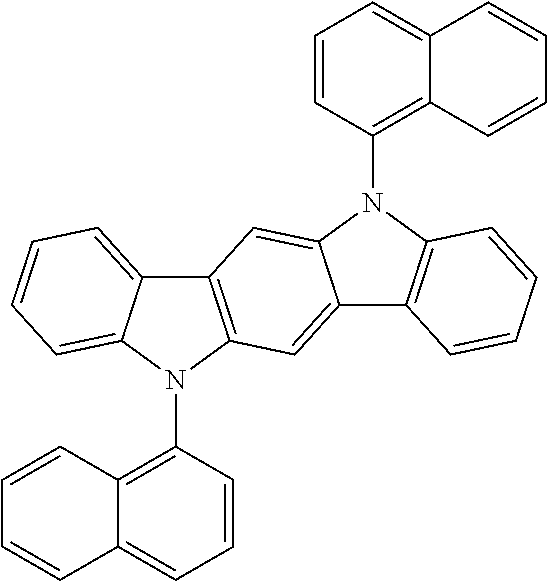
C1=CC(N2C3=C(C4=CC5=C(C=C42)C2=CC=CC=C2N5C2=C4C(=CC=C2)C=CC=C4)C=CC=C3)=C2C(=C1)C=CC=C2
